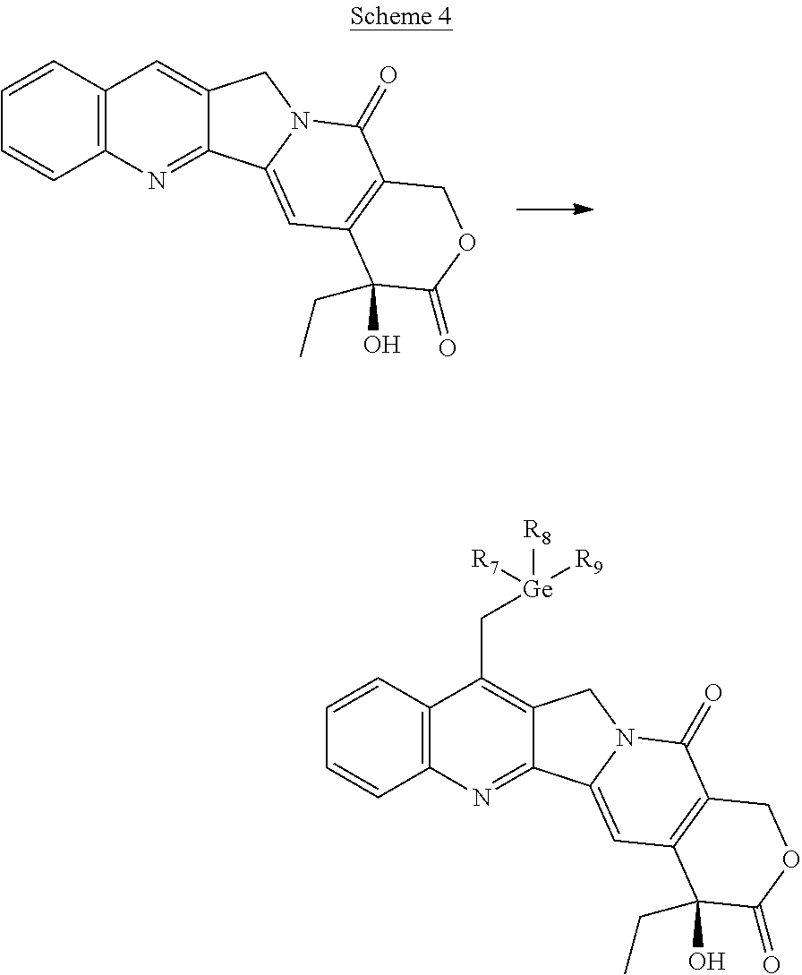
C12=C(C=CC=C1)C=C1C(=N2)C2=CC3=C(C(=O)N2C1)COC(=O)C3(O)CC.[Ge]([R9])([R7])([R8])CC1=C2C(=NC3=C1C=CC=C3)C1=CC3=C(C(=O)N1C2)COC(=O)C3(O)CC
